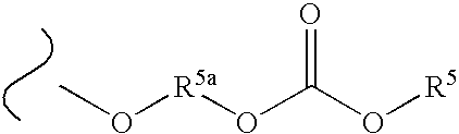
CO[R5a]OC(O[R5])=O
